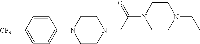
C1=CC([CF3])=CC=C1N1CCN(CC(N2CCN(CC)CC2)=O)CC1
